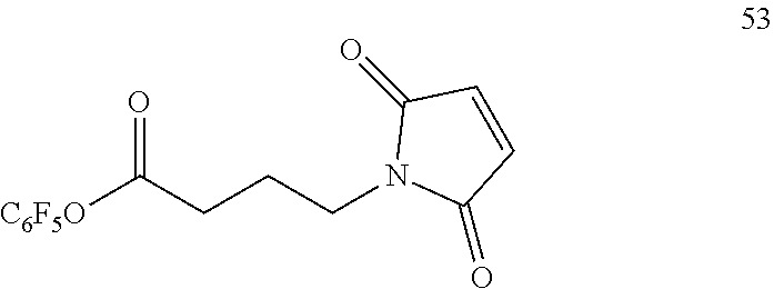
[C6F5O]C(CCCN1C(=O)C=CC1=O)=O
